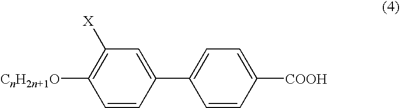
C1=CC([CnH2n+1O])=C([X])C=C1C1=CC=C([COOH])C=C1
